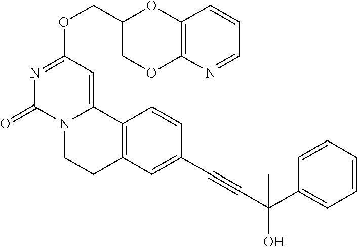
C(OC1=NC(=O)N2C(=C1)C1=C(CC2)C=C(C#CC(C2=CC=CC=C2)(O)C)C=C1)C1COC2=C(O1)C=CC=N2
